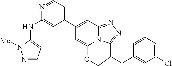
N1=CC=C(C2=CC3=NN=C4N3C(=C2)OCC4CC2=CC(Cl)=CC=C2)C=C1NC1=CC=NN1[Me]
